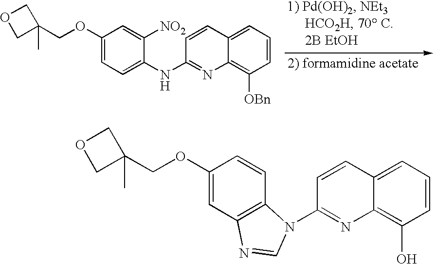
C1(OCC2(C)COC2)=CC=C(NC2=NC3=C([OBn])C=CC=C3C=C2)C([NO2])=C1.C1(OCC2(C)COC2)=CC2=C(C=C1)N(C1=NC3=C(O)C=CC=C3C=C1)C=N2
